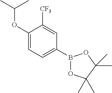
C1(OC(C)C)=CC=C(B2OC(C)(C)C(C)(C)O2)C=C1[CF3]
